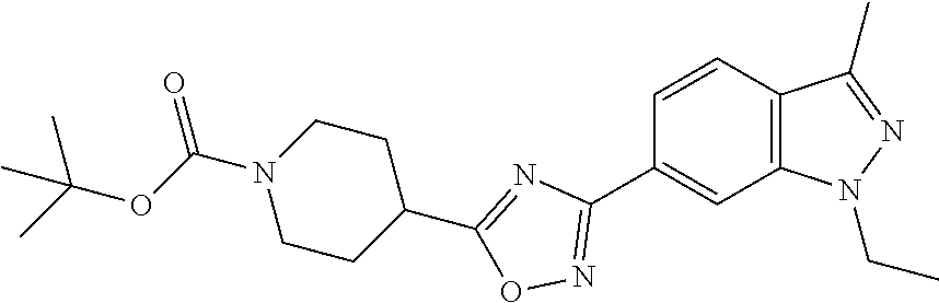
C1=CC2=C(C=C1C1=NOC(C3CCN(C(OC(C)(C)C)=O)CC3)=N1)N(CC)N=C2C
